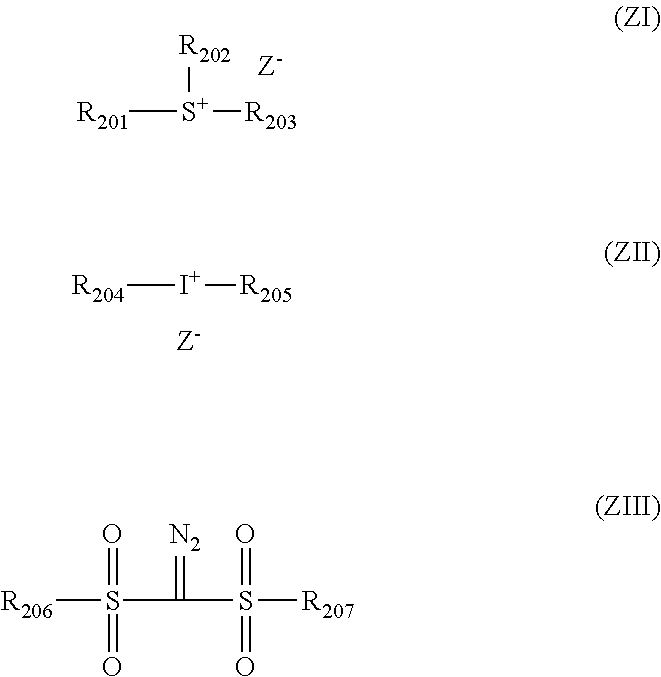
[R201][S+]([R202])[R203].[R204][I+][R205].[R206]S(=O)(=O)C(=[N2])S(=O)([R207])=O
